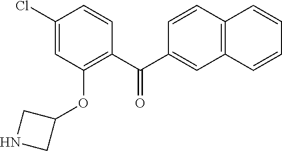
C1(C(C2=C(OC3CNC3)C=C(Cl)C=C2)=O)=CC2=C(C=C1)C=CC=C2
